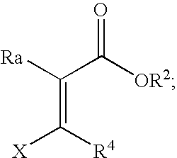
[Ra]C(C([OR2])=O)=C([X])[R4]
